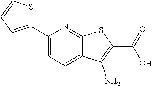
C1(C2=CC=C3C(=N2)SC(C(=O)O)=C3N)=CC=CS1
